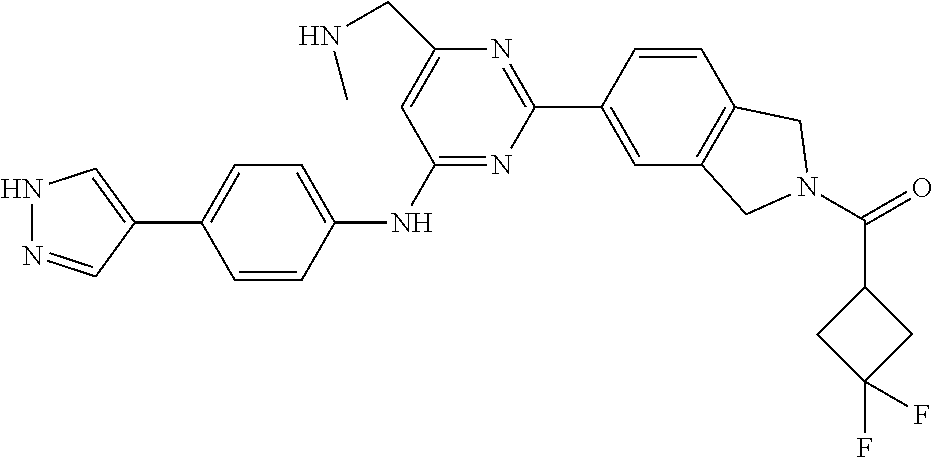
N1N=CC(C2=CC=C(NC3=NC(C4=CC5=C(C=C4)CN(C(=O)C4CC(F)(F)C4)C5)=NC(CNC)=C3)C=C2)=C1
